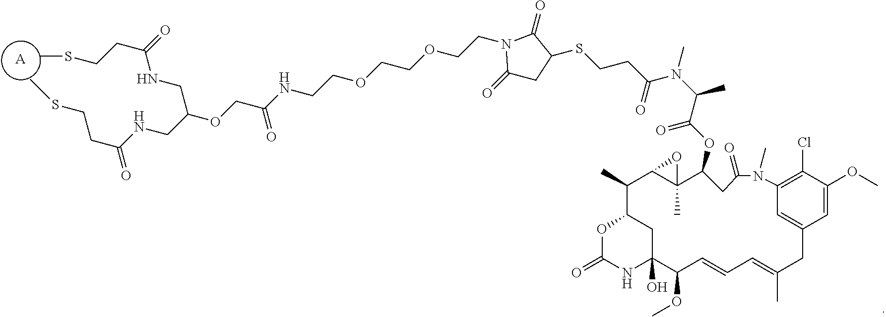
[A].CSCCC(=O)NCC(OCC(NCCOCCOCCN1C(=O)CC(SCCC(N(C(C(OC2C3(C)C(C(C)C4CC(O)(C(OC)C=CC=C(C)CC5=CC(=C(Cl)C(OC)=C5)N(C)C(=O)C2)NC(=O)O4)O3)=O)C)C)=O)C1=O)=O)CNC(CCSC)=O
